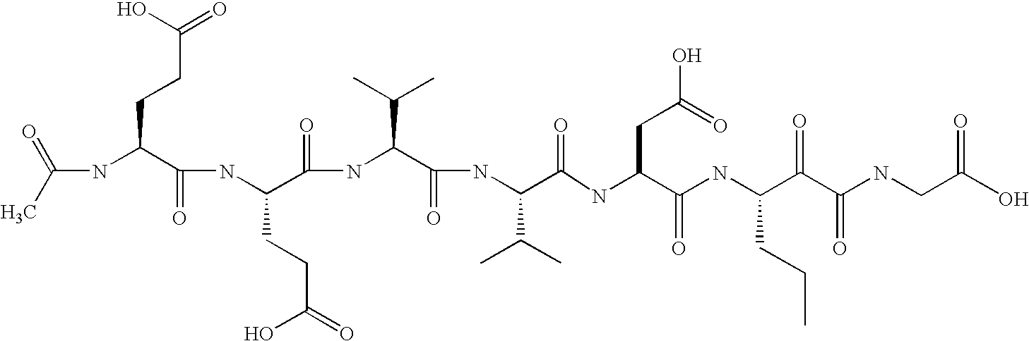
CC(=O)NC(C(NC(C(NC(C(NC(C(=O)NC(C(NC(C(C(NCC(O)=O)=O)=O)CCC)=O)CC(O)=O)C(C)C)=O)C(C)C)=O)CCC(O)=O)=O)CCC(=O)O
